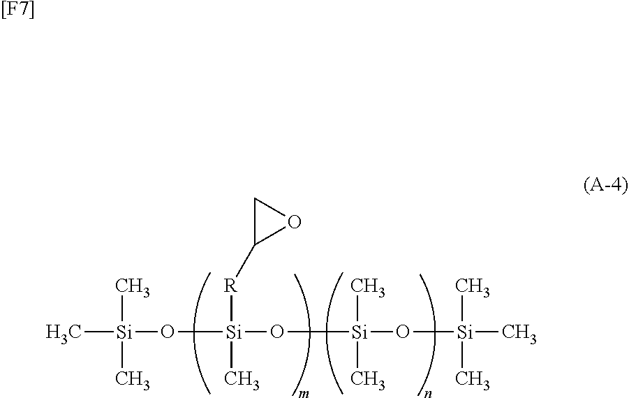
C[Si](C)(O[Si](C)(O[Si](C)(C)O[Si](C)(C)C)[R]C1OC1)C.[[F7]]
